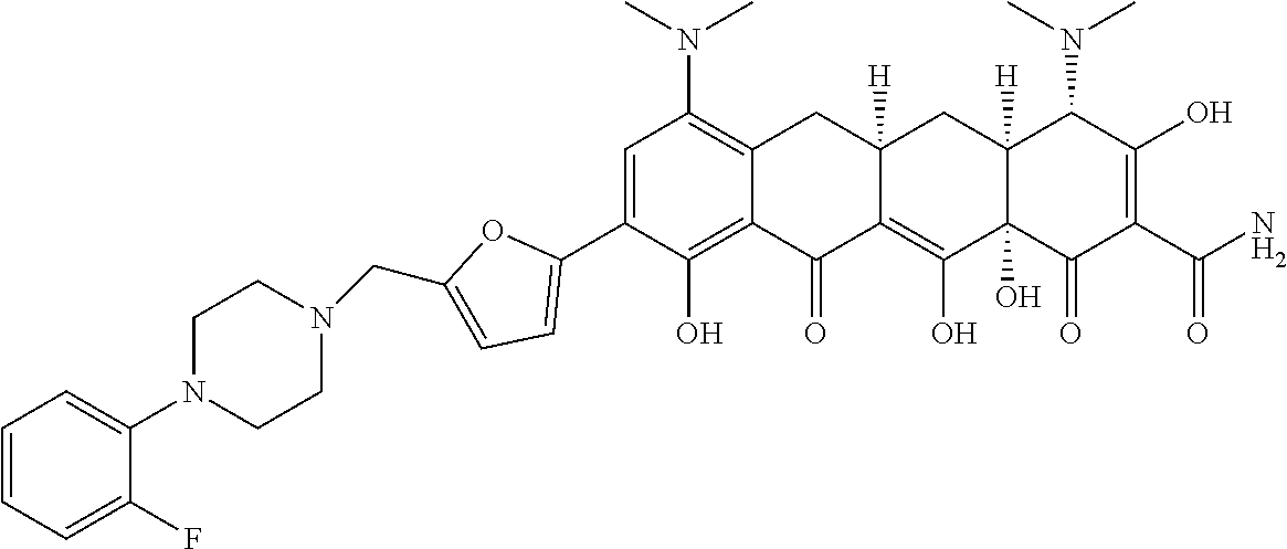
C1=C(C2=CC=C(CN3CCN(C4=CC=CC=C4F)CC3)O2)C(O)=C2C(=C1N(C)C)CC1([H])C(=C(O)C3(O)C([H])(C1)C(N(C)C)C(O)=C(C(N)=O)C3=O)C2=O
